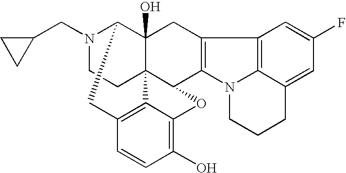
N1(CC2CC2)CCC23C4(O)C1CC1=C2C(=C(O)C=C1)OC3C1=C(C4)C2=C3N1CCCC3=CC(F)=C2
